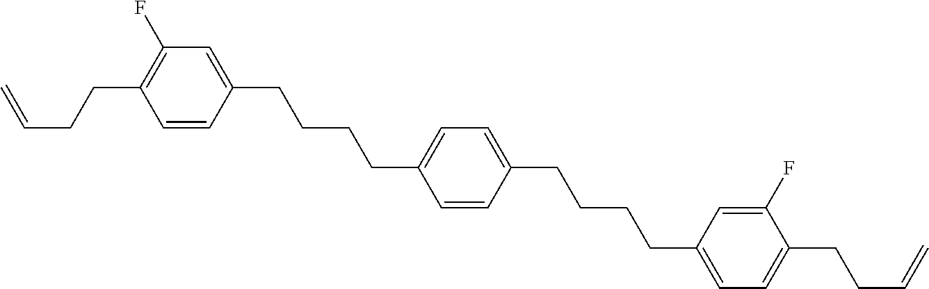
C1=CC(CCCCC2=CC=C(CCCCC3=CC=C(CCC=C)C(F)=C3)C=C2)=CC(F)=C1CCC=C
